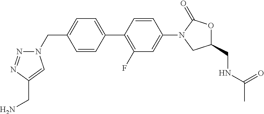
C1=CC(C2=C(F)C=C(N3CC(CNC(C)=O)OC3=O)C=C2)=CC=C1CN1N=NC(CN)=C1
